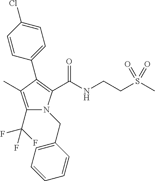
C1(C2=C(C(NCCS(C)(=O)=O)=O)N(CC3=CC=CC=C3)C(C(F)(F)F)=C2C)=CC=C(Cl)C=C1
